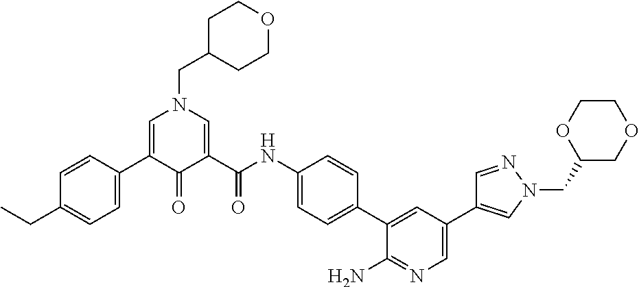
C1=C(C2=CC=C(CC)C=C2)C(=O)C(C(NC2=CC=C(C3=CC(C4=CN(CC5COCCO5)N=C4)=CN=C3N)C=C2)=O)=CN1CC1CCOCC1
